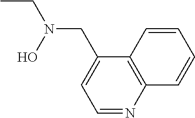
C1=NC2=C(C(CN(CC)O)=C1)C=CC=C2
